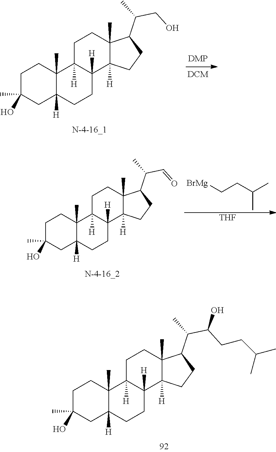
C1C(O)(C)CC2([H])C(C)(C1)C1([H])C([H])(CC2)C2([H])C(C)(CC1)C(C(C)C(CCC(C)C)O)CC2.C1C(O)(C)CC2([H])C(C)(C1)C1([H])C([H])(CC2)C2([H])C(C)(CC1)C(C(C)CO)CC2.C1C(O)(C)CC2([H])C(C)(C1)C1([H])C([H])(CC2)C2([H])C(C)(CC1)C(C(C)C=O)CC2.[BrMg]CCC(C)C.[THF]
